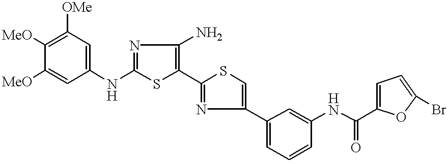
[MeO]C1=C([OMe])C=C(NC2=NC(N)=C(C3=NC(C4=CC=CC(NC(=O)C5=CC=C(Br)O5)=C4)=CS3)S2)C=C1[MeO]
